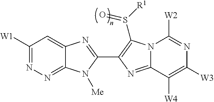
C12=NN=C([W1])C=C1N=C(C1=C(S([R1])=O)N3C(=N1)C([W4])=C([W3])N=C3[W2])N2[Me]
